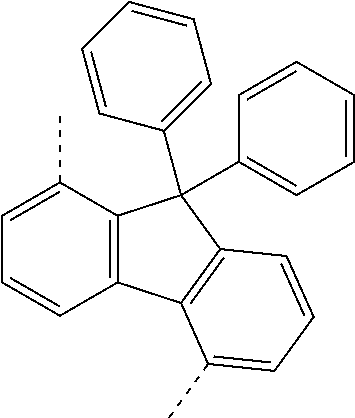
C1=C(C)C2=C(C=C1)C1=C(C2(C2=CC=CC=C2)C2=CC=CC=C2)C=CC=C1C
